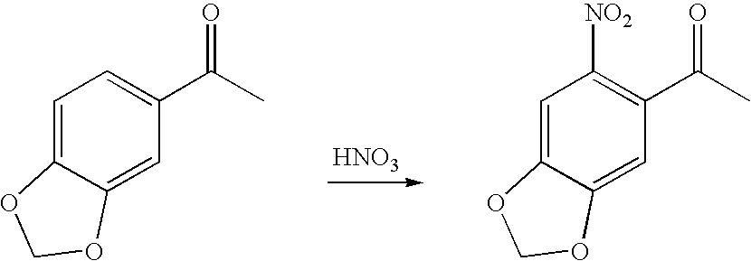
[HNO3].C1=C2C(=CC(C(C)=O)=C1)OCO2.C1=C2C(=CC(C(C)=O)=C1[NO2])OCO2
